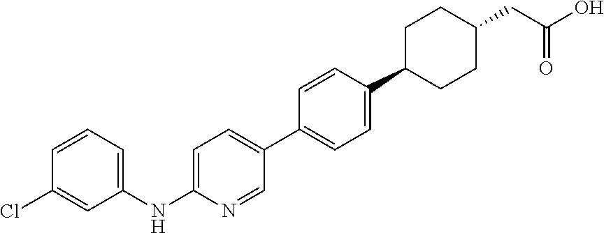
C1=C(NC2=CC=CC(Cl)=C2)N=CC(C2=CC=C(C3CCC(CC(O)=O)CC3)C=C2)=C1
